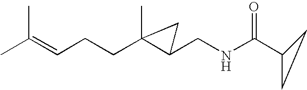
C(=CCCC1(C)C(CNC(C2CC2)=O)C1)(C)C
